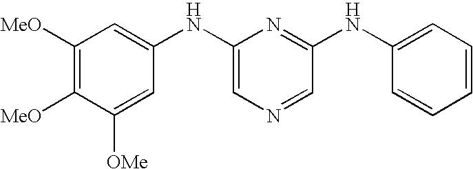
C1([MeO])=C([MeO])C([OMe])=CC(NC2=CN=CC(NC3=CC=CC=C3)=N2)=C1
